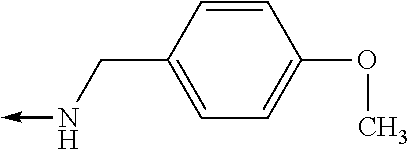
C1=CC(CN->C)=CC=C1OC
